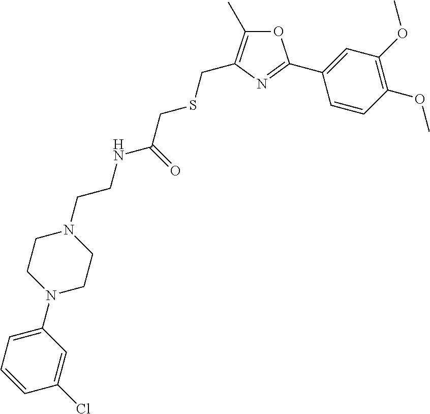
N1(CCNC(=O)CSCC2=C(C)OC(C3=CC(OC)=C(OC)C=C3)=N2)CCN(C2=CC=CC(Cl)=C2)CC1
